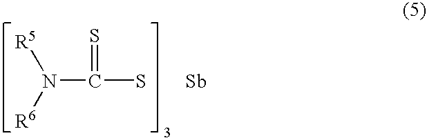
N([R5])([R6])C(S)=S.[Sb]
